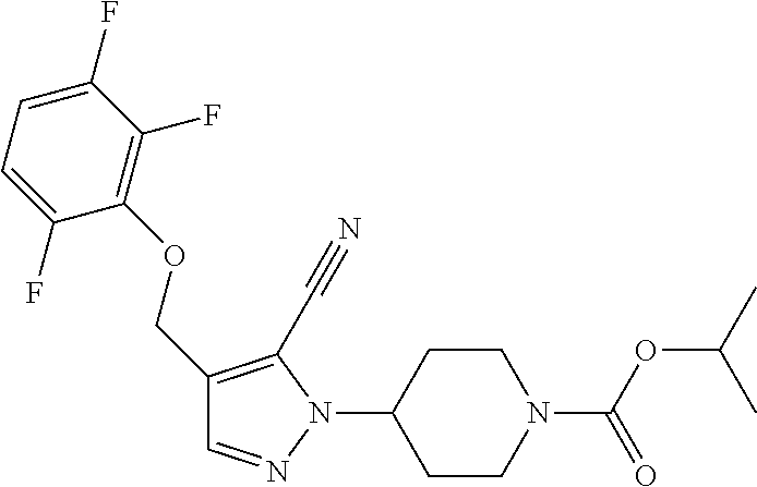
C1=C(F)C(OCC2=C(C#N)N(C3CCN(C(OC(C)C)=O)CC3)N=C2)=C(F)C(F)=C1
